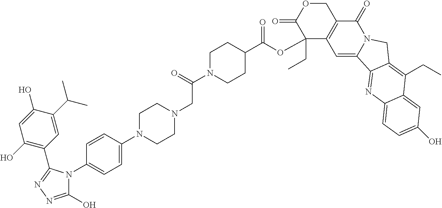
C1=C(C(C)C)C(O)=CC(O)=C1C1=NN=C(O)N1C1=CC=C(N2CCN(CC(N3CCC(C(=O)OC4(CC)C5=C(C(=O)N6C(=C5)C5=NC7=CC=C(O)C=C7C(CC)=C5C6)COC4=O)CC3)=O)CC2)C=C1
